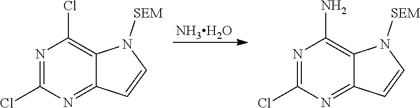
[NH3H2O].N1=C(Cl)N=C2C(=C1Cl)N([SEM])C=C2.N1=C(Cl)N=C2C(=C1N)N([SEM])C=C2
